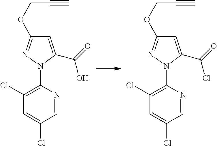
C1(Cl)=C(N2C(C(O)=O)=CC(OCC#C)=N2)N=CC(Cl)=C1.C1(Cl)=C(N2C(C(Cl)=O)=CC(OCC#C)=N2)N=CC(Cl)=C1
